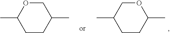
C1CC(C)OCC1C.C1CC(C)COC1C
